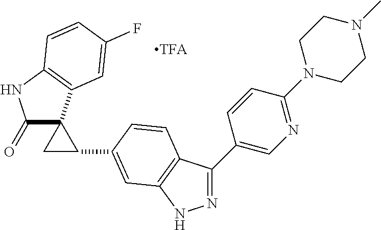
C1(=O)C2(C3=C(N1)C=CC(F)=C3)CC2C1=CC2=C(C(C3=CN=C(N4CCN(C)CC4)C=C3)=NN2)C=C1
